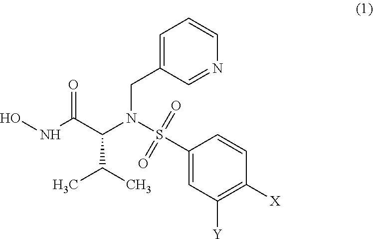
ONC(C(N(S(C1=CC([Y])=C([X])C=C1)(=O)=O)CC1=CC=CN=C1)C(C)C)=O
